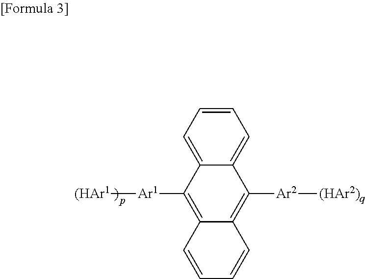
[(HAr1][Ar1]C1=C2C(=C([Ar2][(HAr2)q])C3=CC=CC=C31)C=CC=C2
